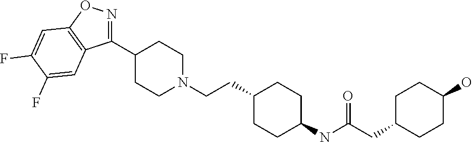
C1(C2=NOC3=C2C=C(F)C(F)=C3)CCN(CCC2CCC(NC(CC3CCC(O)CC3)=O)CC2)CC1
